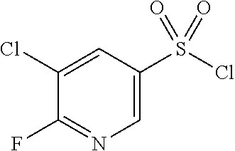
C1=C(Cl)C(F)=NC=C1S(Cl)(=O)=O
